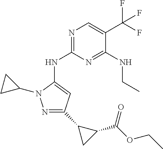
N1=C(NC2=CC(C3CC3C(OCC)=O)=NN2C2CC2)N=C(NCC)C(C(F)(F)F)=C1
